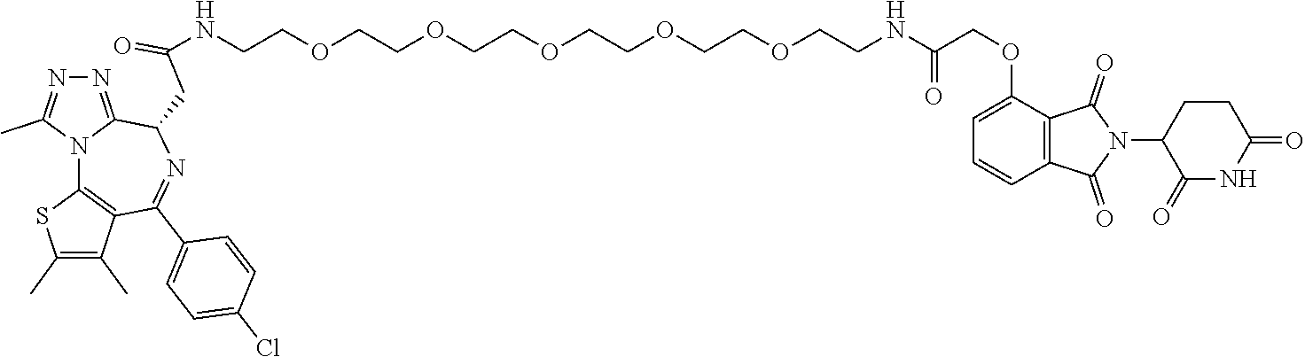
N(CCOCCOCCOCCOCCOCCNC(COC1=CC=CC2=C1C(=O)N(C1C(=O)NC(=O)CC1)C2=O)=O)C(CC1C2=NN=C(C)N2C2=C(C(C)=C(C)S2)C(C2=CC=C(Cl)C=C2)=N1)=O
